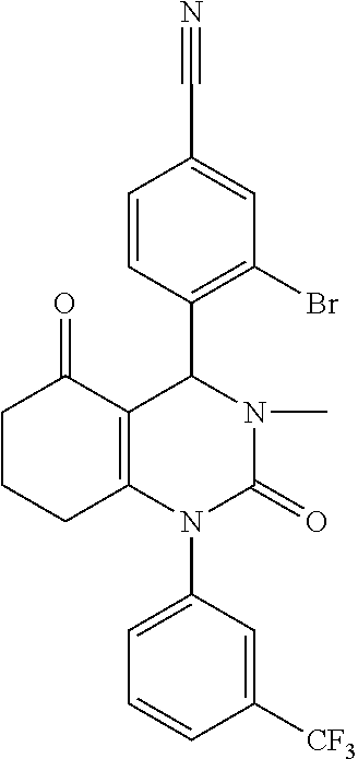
C1=CC(C2C3=C(N(C4=CC=CC([CF3])=C4)C(=O)N2C)CCCC3=O)=C(Br)C=C1C#N
